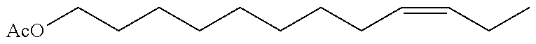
C(CCCCCCCC=CCC)[AcO]
